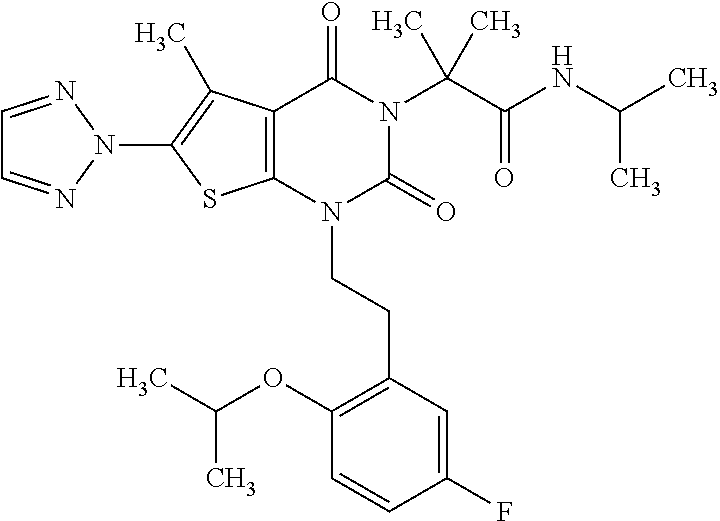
C12=C(C(C)=C(N3N=CC=N3)S1)C(=O)N(C(C(=O)NC(C)C)(C)C)C(=O)N2CCC1=C(OC(C)C)C=CC(F)=C1
